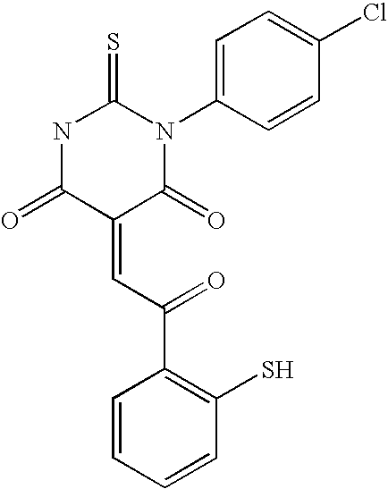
O=C1C(=CC(=O)C2=C(S)C=CC=C2)C(=O)N(C2=CC=C(Cl)C=C2)C(=S)N1
